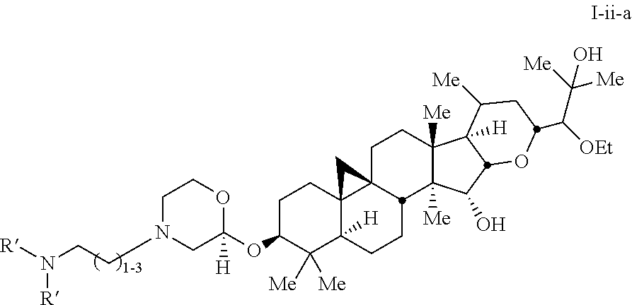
C1N(CCN([R])[R])CC(OC2C([Me])([Me])C3([H])C4(CC2)C2(C4)CCC4([Me])C([Me])(C(O)C5OC(C([OEt])C([Me])([Me])O)CC([Me])C45[H])C2CC3)([H])OC1
